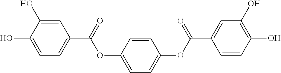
C1=C(O)C(O)=CC=C1C(=O)OC1=CC=C(OC(C2=CC(O)=C(O)C=C2)=O)C=C1
